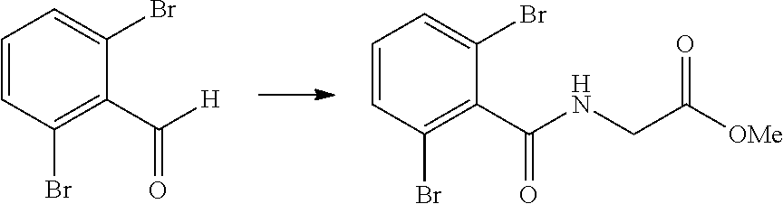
C1=CC(Br)=C(C(=O)[H])C(Br)=C1.C1=CC(Br)=C(C(=O)NCC([OMe])=O)C(Br)=C1
